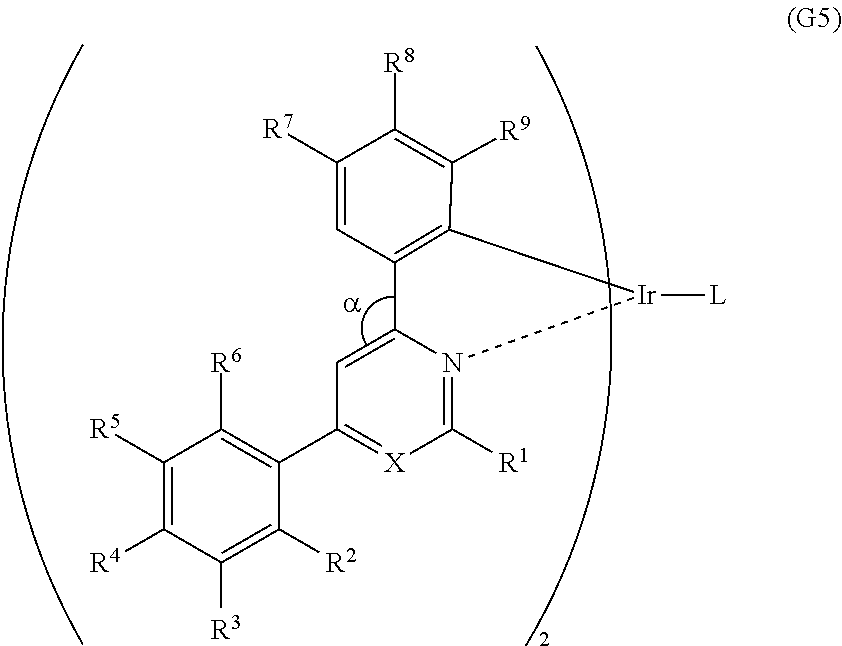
C1([R5])=C([R4])C([R3])=C([R2])C(C2=[X]C([R1])=N3[Ir]([L])C4=C(C=C([R7])C([R8])=C4[R9])C3=C2)=C1[R6]
